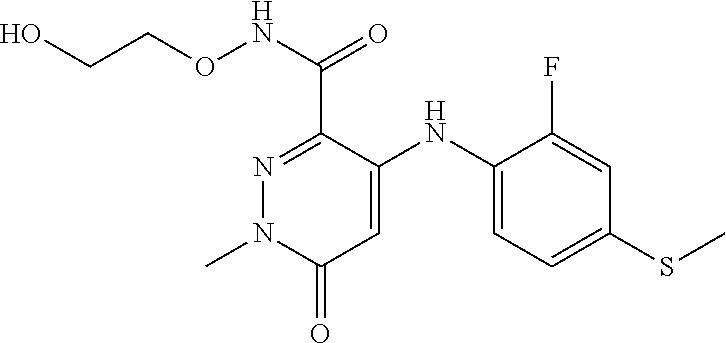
N1=C(C(NOCCO)=O)C(NC2=CC=C(SC)C=C2F)=CC(=O)N1C
